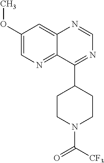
C1(OC)=CN=C2C(=C1)N=CN=C2C1CCN(C([CF3])=O)CC1
